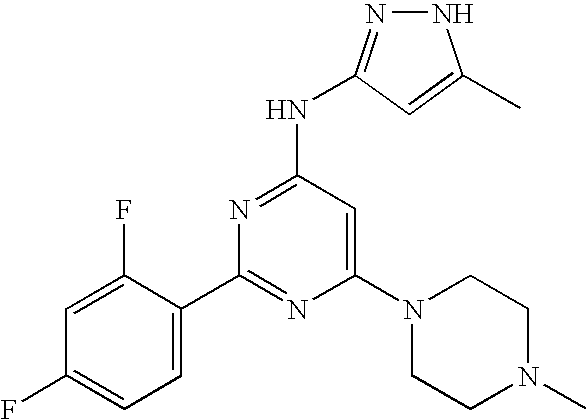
C1=C(F)C(C2=NC(N3CCN(C)CC3)=CC(NC3=NNC(C)=C3)=N2)=CC=C1F
